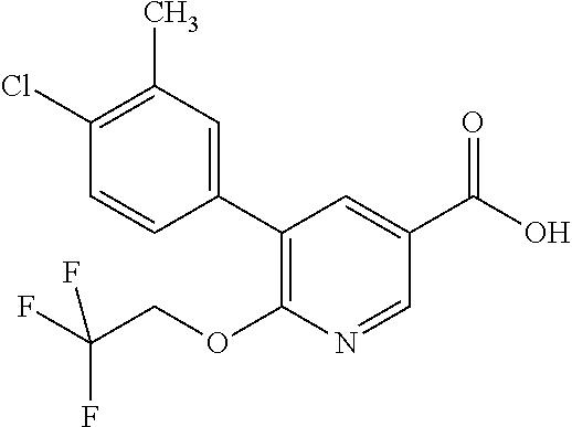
C1(Cl)=C(C)C=C(C2=C(OCC(F)(F)F)N=CC(C(O)=O)=C2)C=C1
